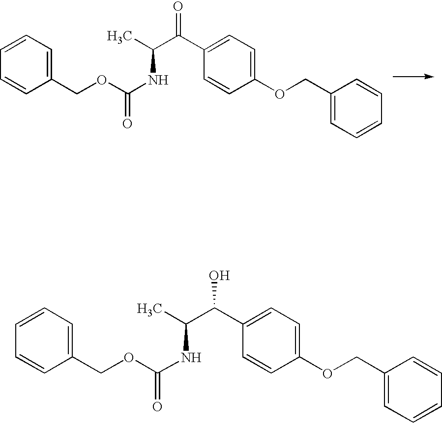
C1=CC=C(COC(NC(C(C2=CC=C(OCC3=CC=CC=C3)C=C2)=O)C)=O)C=C1.C1=CC=C(COC(NC(C(C2=CC=C(OCC3=CC=CC=C3)C=C2)O)C)=O)C=C1
